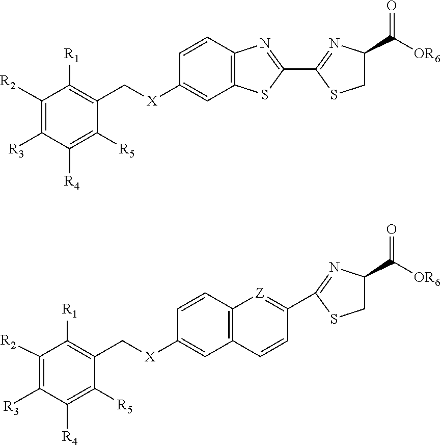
[X](C1=CC2=C(C=C1)N=C(C1=NC(C(=O)[OR6])CS1)S2)CC1=C([R1])C([R2])=C([R3])C([R4])=C1[R5].[X](C1=CC2=C(C=C1)[Z]=C(C1=NC(C(=O)[OR6])CS1)C=C2)CC1=C([R1])C([R2])=C([R3])C([R4])=C1[R5]
